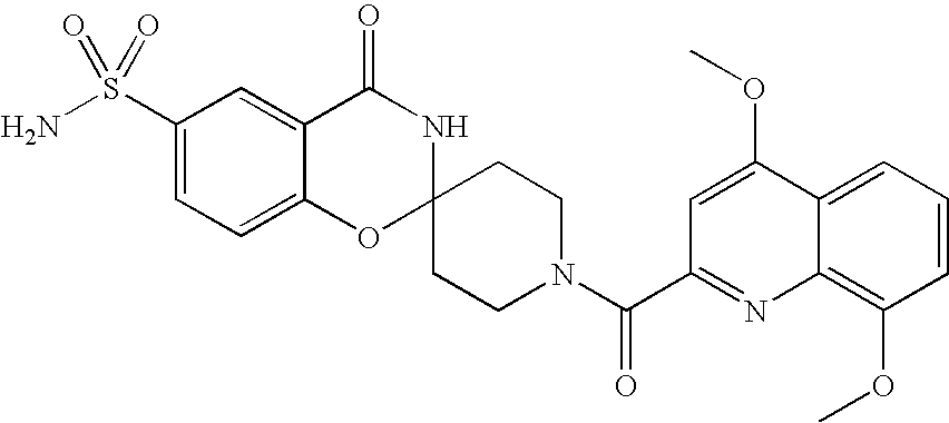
C1(S(N)(=O)=O)=CC=C2C(=C1)C(=O)NC1(O2)CCN(C(=O)C2=NC3=C(OC)C=CC=C3C(OC)=C2)CC1
